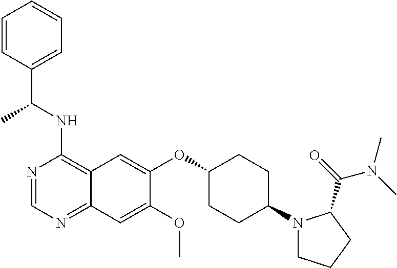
C(NC1=C2C(=NC=N1)C=C(OC)C(OC1CCC(N3CCCC3C(=O)N(C)C)CC1)=C2)(C1=CC=CC=C1)C
